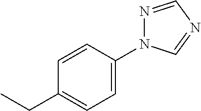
C1=C(N2N=CN=C2)C=CC(CC)=C1
